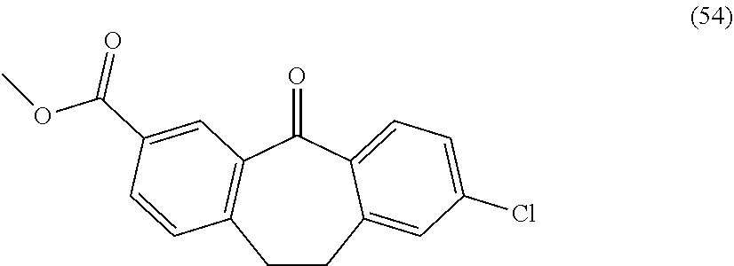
COC(C1=CC2=C(C=C1)CCC1=CC(Cl)=CC=C1C2=O)=O
